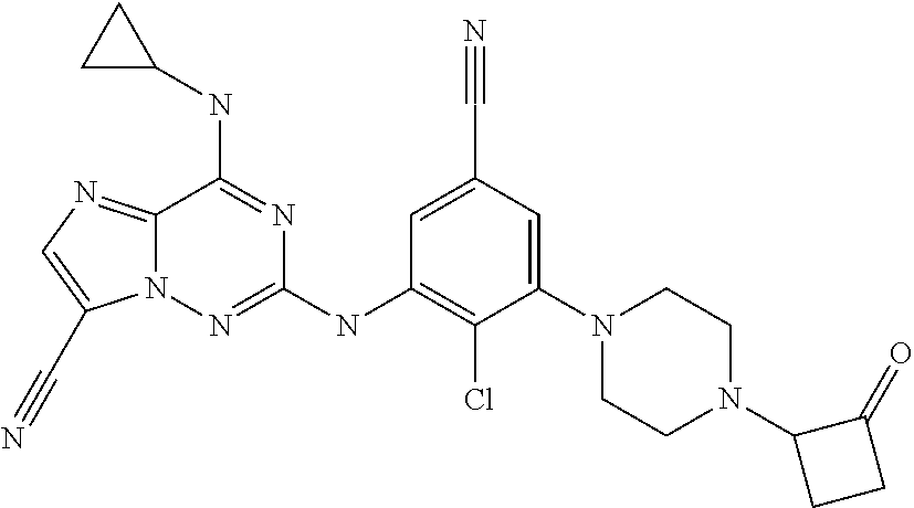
C1=C(C#N)C=C(N2CCN(C3CCC3=O)CC2)C(Cl)=C1NC1=NN2C(=NC=C2C#N)C(NC2CC2)=N1
